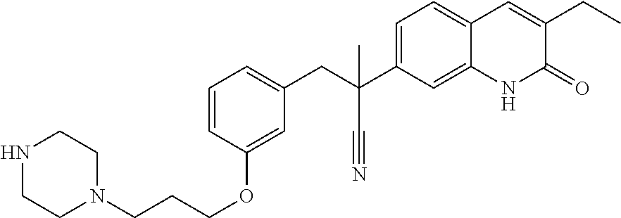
C1=CC(OCCCN2CCNCC2)=CC(CC(C2=CC=C3C(=C2)NC(=O)C(CC)=C3)(C)C#N)=C1
